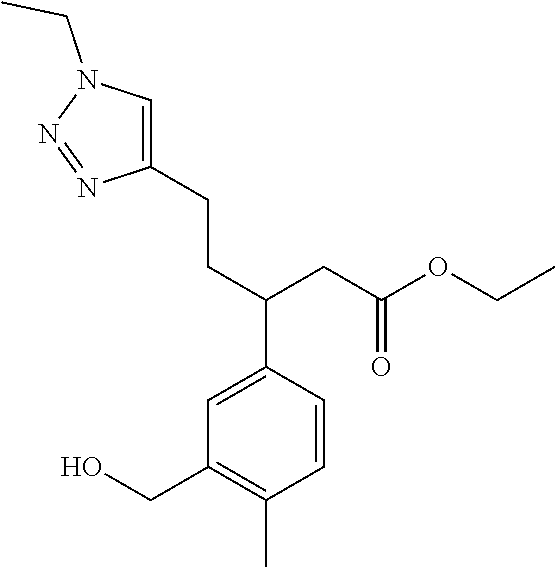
C(C1=CC(CO)=C(C)C=C1)(CCC1=CN(CC)N=N1)CC(OCC)=O
